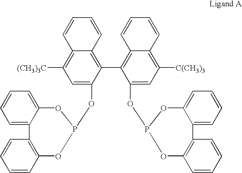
C1=CC=CC2=C(C3=C4C=CC=CC4=C([C(CH3)3])C=C3OP3OC4=CC=CC=C4C4=C(C=CC=C4)O3)C(OP3OC4=CC=CC=C4C4=C(C=CC=C4)O3)=CC([(CH3)3C])=C12
